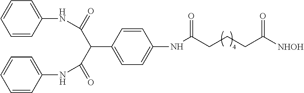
C1=CC=C(NC(C(C(NC2=CC=CC=C2)=O)C2=CC=C(NC(CCCC([NHOH])=O)=O)C=C2)=O)C=C1
